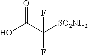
O=C(C([SO2NH2])(F)F)O
